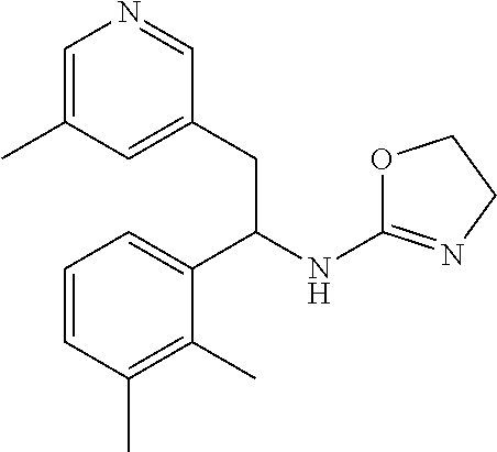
C1=C(C)C=C(CC(NC2=NCCO2)C2=CC=CC(C)=C2C)C=N1
